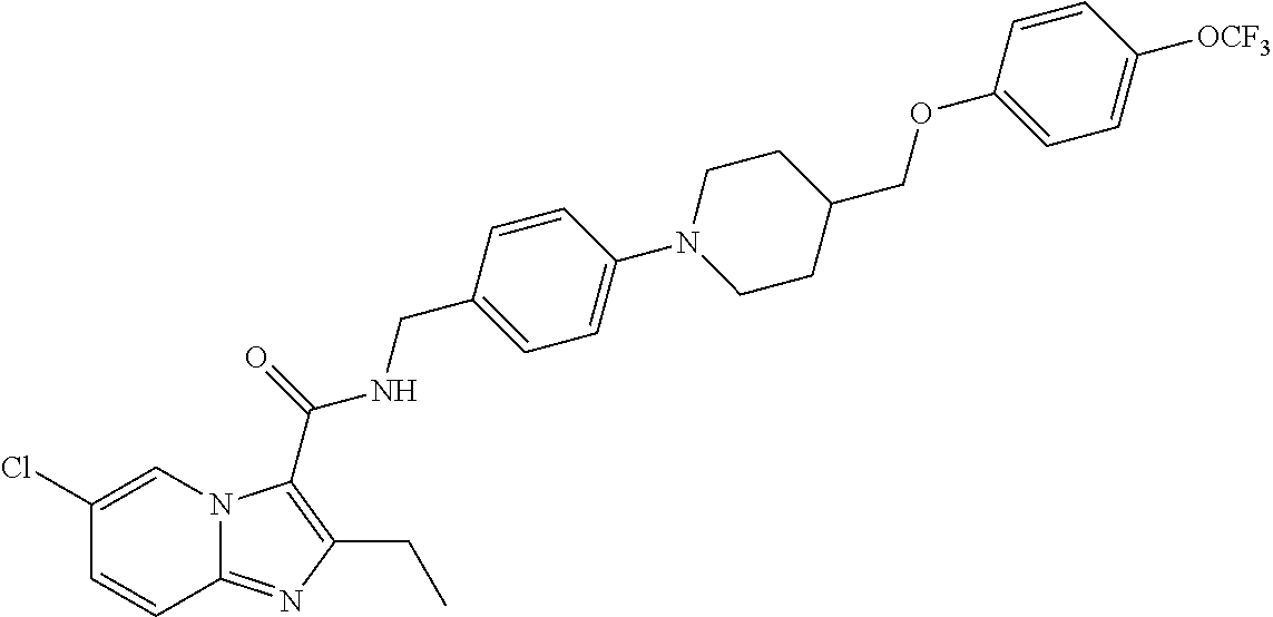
C1(Cl)=CN2C(=NC(CC)=C2C(=O)NCC2=CC=C(N3CCC(COC4=CC=C([OCF3])C=C4)CC3)C=C2)C=C1
